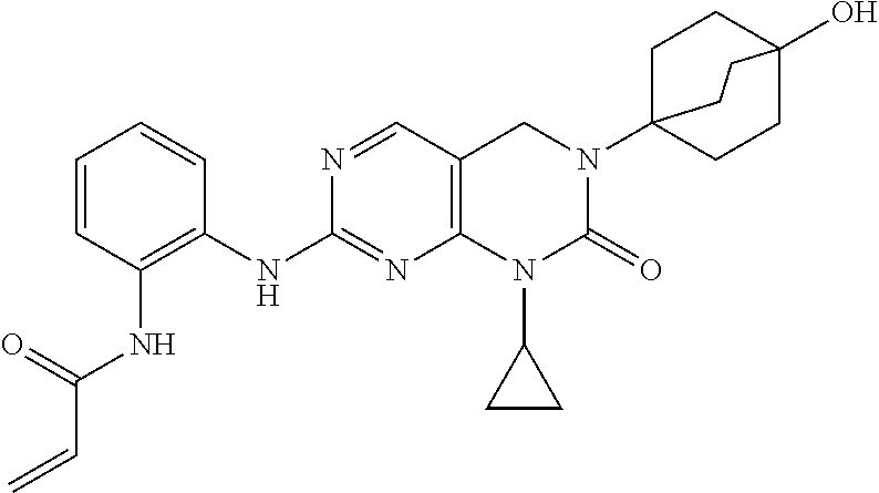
N1=CC2=C(N=C1NC1=C(NC(C=C)=O)C=CC=C1)N(C1CC1)C(=O)N(C13CCC(O)(CC1)CC3)C2
